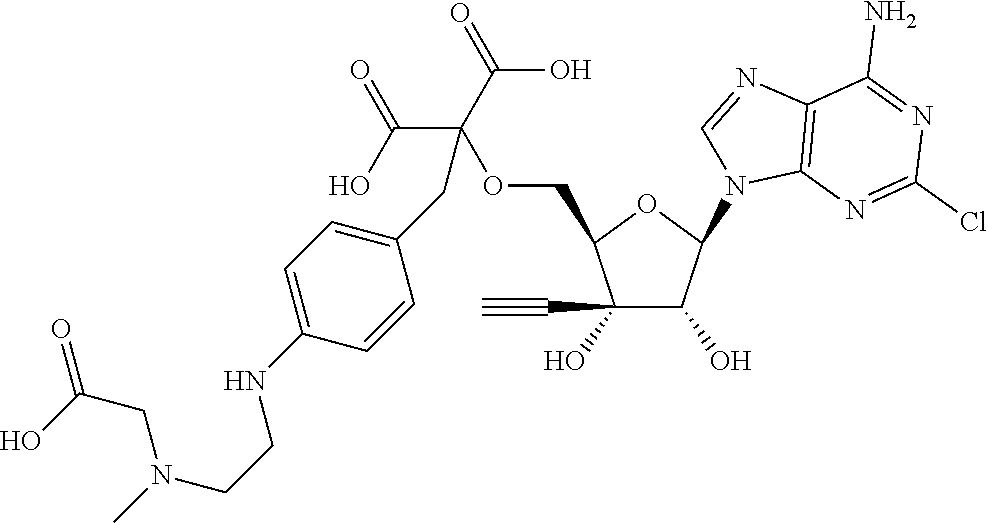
C1(O)(C#C)C(O)C(N2C3=C(N=C2)C(N)=NC(Cl)=N3)OC1COC(C(=O)O)(C(=O)O)CC1=CC=C(NCCN(CC(=O)O)C)C=C1
